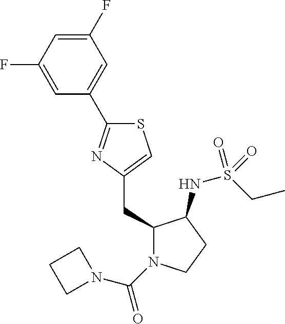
S1C(C2=CC(F)=CC(F)=C2)=NC(CC2N(C(N3CCC3)=O)CCC2NS(=O)(CC)=O)=C1
